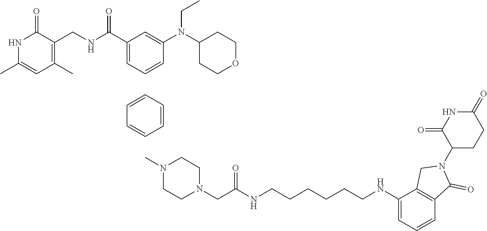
N1C(C)=CC(C)=C(CNC(C2=CC=CC(N(C3CCOCC3)CC)=C2)=O)C1=O.C1=CC=CC=C1.CN1CCN(CC(NCCCCCCNC2=CC=CC3=C2CN(C2CCC(=O)NC2=O)C3=O)=O)CC1
